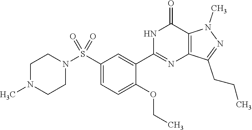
C1N(C)CCN(S(C2=CC=C(OCC)C(C3=NC4=C(C(=O)N3)N(C)N=C4CCC)=C2)(=O)=O)C1
